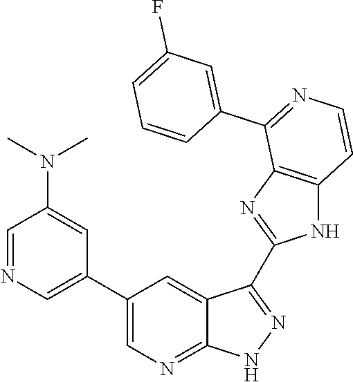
C1=NC=C(C2=CN=C3C(=C2)C(C2=NC4=C(N2)C=CN=C4C2=CC(F)=CC=C2)=NN3)C=C1N(C)C
